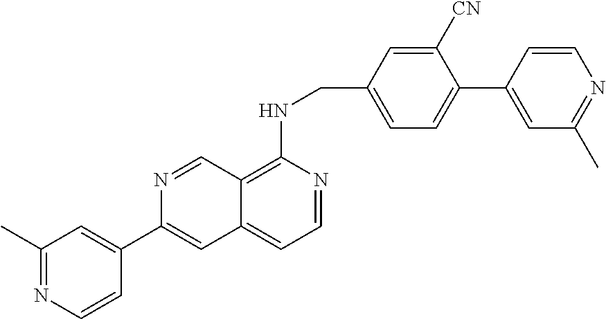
C1([CN])=CC(CNC2=C3C(=CC=N2)C=C(C2=CC(C)=NC=C2)N=C3)=CC=C1C1=CC(C)=NC=C1
